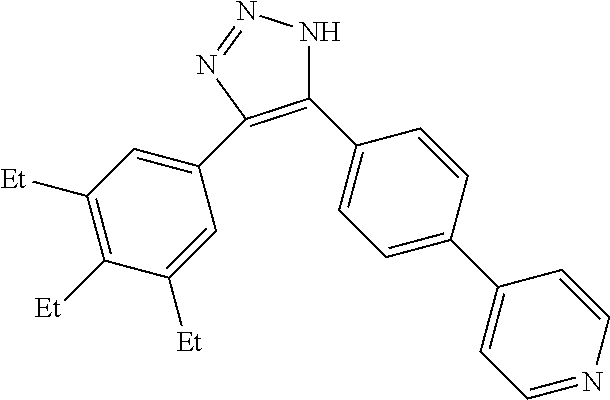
C1(C2=CC=C(C3=CC=NC=C3)C=C2)=C(C2=CC([Et])=C([Et])C([Et])=C2)N=NN1
